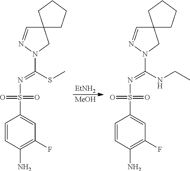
C1=CC(N)=C(F)C=C1S(N=C(SC)N1N=CC2(C1)CCCC2)(=O)=O.[EtNH2].[MeOH].C1=CC(N)=C(F)C=C1S(N=C(NCC)N1N=CC2(C1)CCCC2)(=O)=O
